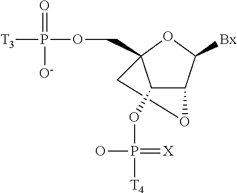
C1C2(COP(=O)([O-])[T3])C(OP(O)(=[X])[T4])C(C([Bx])O2)O1
